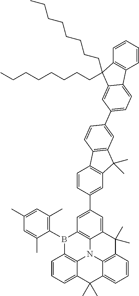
C1=CC=CC2=C1C(CCCCCCCC)(CCCCCCCC)C1=CC(C3=CC4=C(C=C3)C3=C(C4(C)C)C=C(C4=CC5=C6C(=C4)C(C)(C)C4=C7N6C6=C(B5C5=C(C)C=C(C)C=C5C)C=CC=C6C(C)(C)C7=CC=C4)C=C3)=CC=C21
